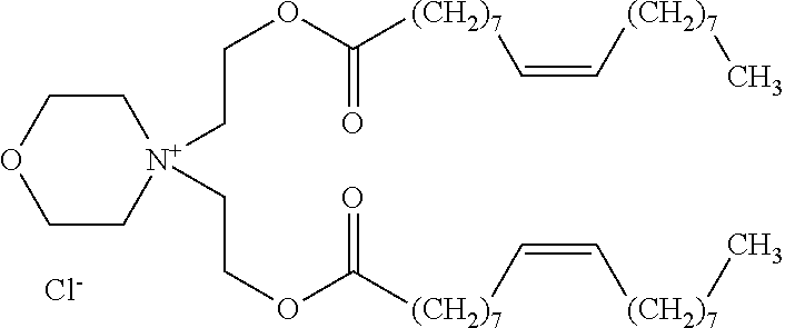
C1C[N+](CCOC(=O)[(CH2)7]C=C[(CH2)7]C)(CCOC(=O)[(CH2)7]C=C[(CH2)7]C)CCO1.[Cl-]
